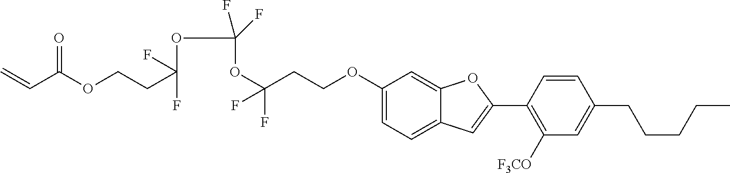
C1(OCCC(OC(OC(CCOC(C=C)=O)(F)F)(F)F)(F)F)=CC=C2C(=C1)OC(C1=C([F3CO])C=C(CCCCC)C=C1)=C2
